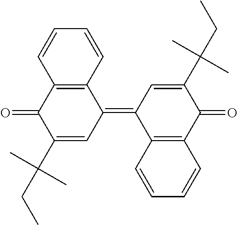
C1(=C2C3=C(C(=O)C(C(CC)(C)C)=C2)C=CC=C3)C2=C(C(=O)C(C(CC)(C)C)=C1)C=CC=C2
